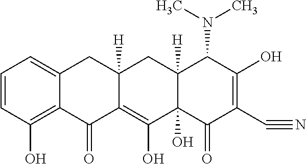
C1=CC(O)=C2C(=C1)CC1([H])C(=C(O)C3(O)C([H])(C1)C(N(C)C)C(O)=C(C#N)C3=O)C2=O
